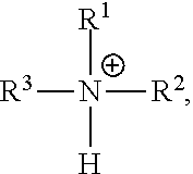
[R1][N+]([R3])([R2])[H]
